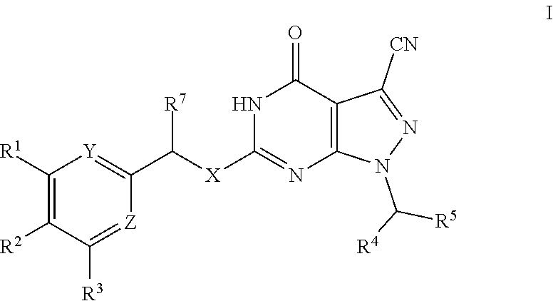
N1=C([CN])C2=C(N1C([R4])[R5])N=C([X]C(C1=[Y]C([R1])=C([R2])C([R3])=[Z]1)[R7])NC2=O
